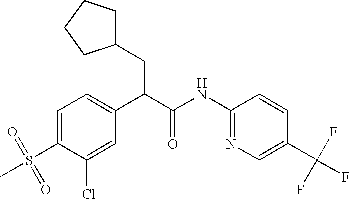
C1=C(Cl)C(S(C)(=O)=O)=CC=C1C(C(NC1=NC=C(C(F)(F)F)C=C1)=O)CC1CCCC1
